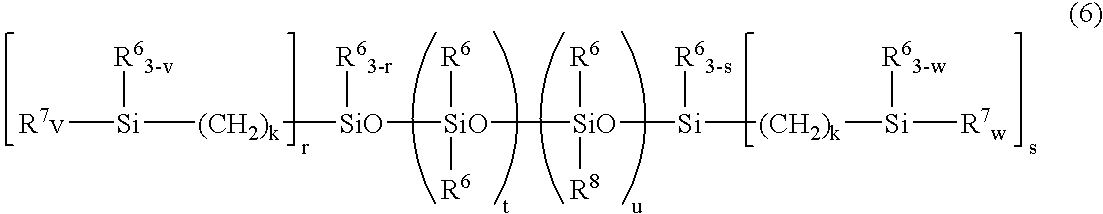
[R7v][Si]([(CH2)k][SiO]([R63-r])[SiO]([SiO]([Si]([R63-s])[(CH2)k][Si]([R7w])[R63-w])([R6])[R8])([R6])[R6])[R63-v]
